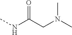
O=C(CN(C)C)NC
